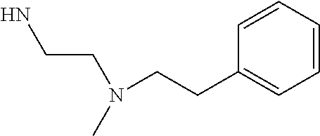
C1=CC=CC(CCN(CCN)C)=C1
